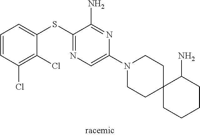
C1=CC(Cl)=C(Cl)C(SC2=NC=C(N3CCC4(CC3)CCCCC4N)N=C2N)=C1
